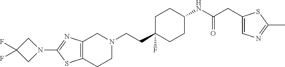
C12=C(CCN(CCC3(F)CCC(NC(CC4=CN=C(C)S4)=O)CC3)C1)SC(N1CC(F)(F)C1)=N2
